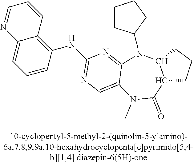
C1CC(N2C3=NC(NC4=C5C(=CC=C4)N=CC=C5)=NC=C3N(C)C(=O)C3C2CCC3)CC1
